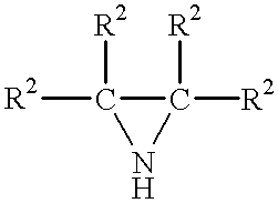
C1([R2])([R2])C([R2])([R2])N1
